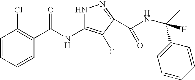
C1=CC=CC(C(NC2=C(Cl)C(C(NC(C)([H])C3=CC=CC=C3)=O)=NN2)=O)=C1Cl
